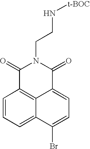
C1=CC=C2C3=C1C(=O)N(CCN[t-BOC])C(=O)C3=CC=C2Br
